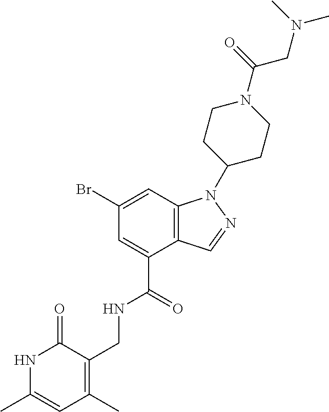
C12=C(C=C(Br)C=C1C(=O)NCC1=C(C)C=C(C)NC1=O)N(C1CCN(C(=O)CN(C)C)CC1)N=C2
